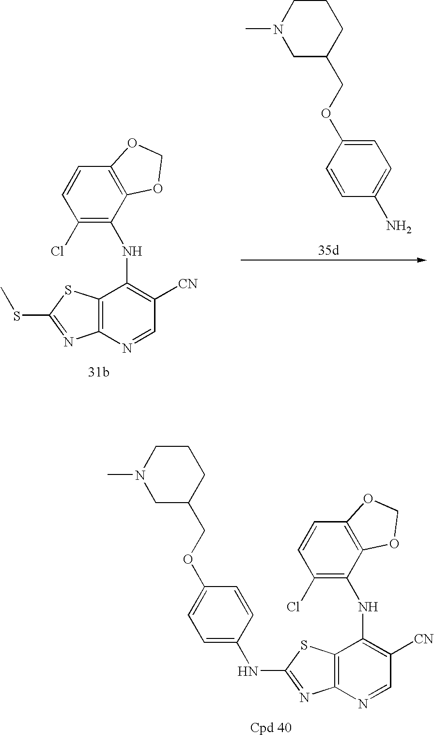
C12=C(N=CC([CN])=C1NC1=C(Cl)C=CC3=C1OCO3)N=C(SC)S2.C1=C(OCC2CCCN(C)C2)C=CC(N)=C1.C12=C(N=CC([CN])=C1NC1=C(Cl)C=CC3=C1OCO3)N=C(NC1=CC=C(OCC3CCCN(C)C3)C=C1)S2
